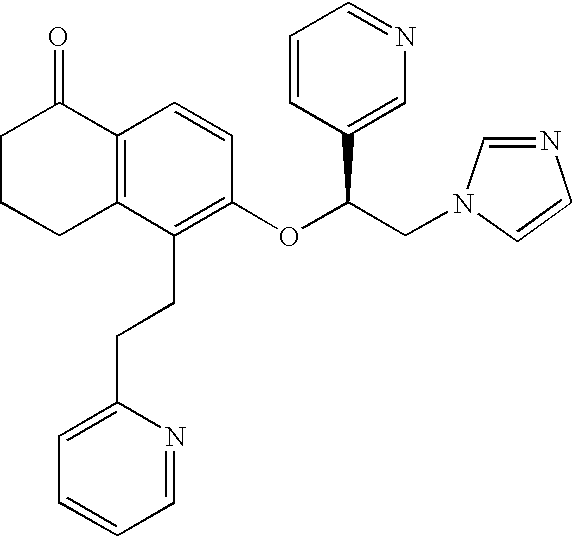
C12=C(C(CCC3=CC=CC=N3)=C(OC(CN3C=NC=C3)C3=CN=CC=C3)C=C1)CCCC2=O
